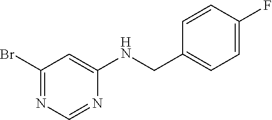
C1(Br)=NC=NC(NCC2=CC=C(F)C=C2)=C1
